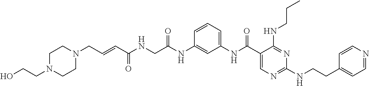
C1(NC(C2=CN=C(NCCC3=CC=NC=C3)N=C2NCCC)=O)=CC=CC(NC(CNC(C=CCN2CCN(CCO)CC2)=O)=O)=C1
